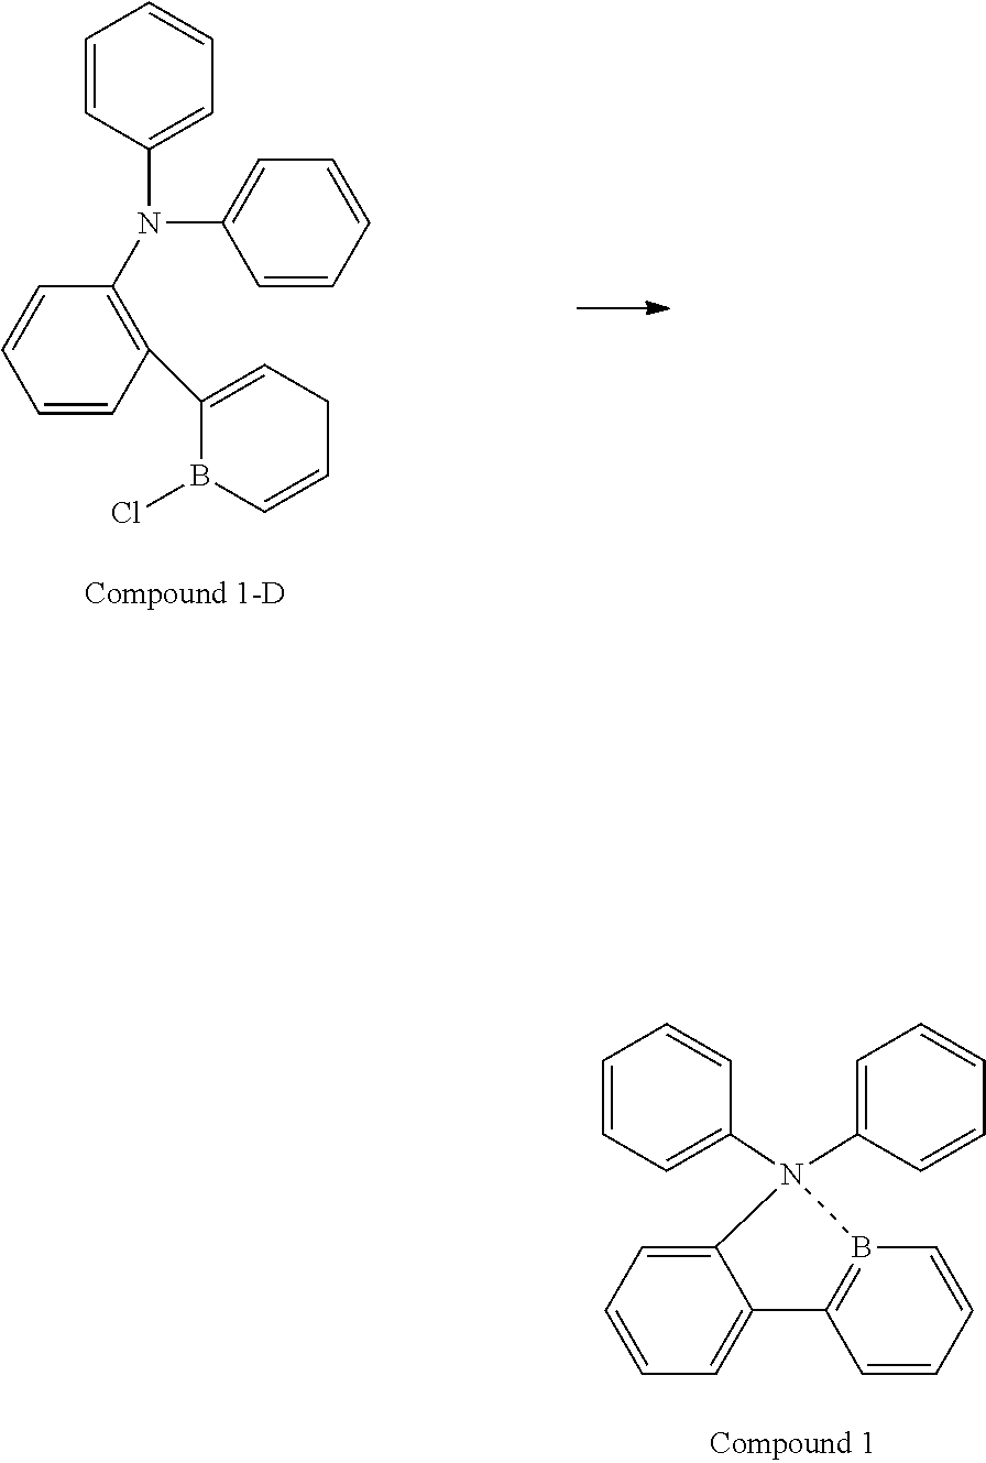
C1=CC(N(C2=CC=CC=C2)C2=C(C3=CCC=CB3Cl)C=CC=C2)=CC=C1.C1=CC=CB2=C1C1=CC=CC=C1N2(C1=CC=CC=C1)C1=CC=CC=C1
